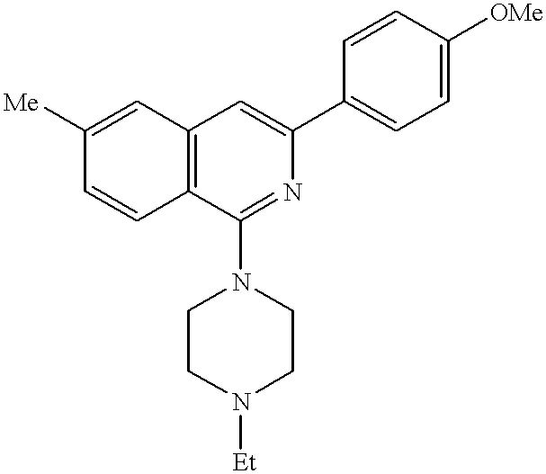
C1=C([Me])C=CC2=C1C=C(C1=CC=C([OMe])C=C1)N=C2N1CCN([Et])CC1
